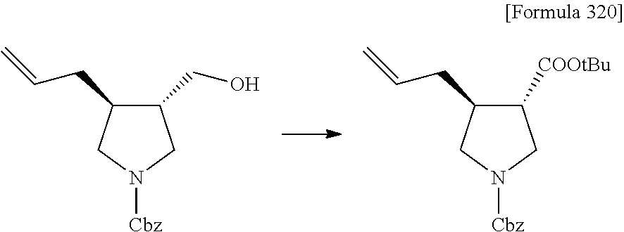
C1(CO)C(CC=C)CN([Cbz])C1.C1([COOtBu])C(CC=C)CN([Cbz])C1
